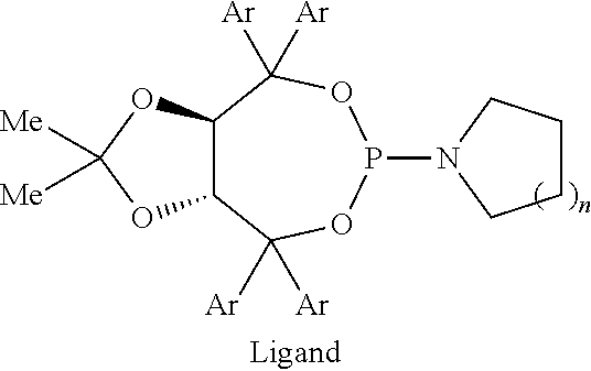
C12C(OC([Me])([Me])O1)C([Ar])([Ar])OP(N1CCCC1)OC2([Ar])[Ar]
